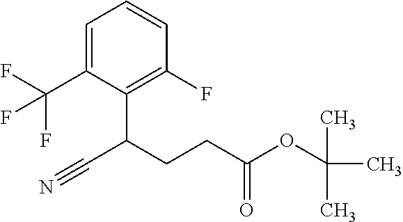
C1(F)=C(C(CCC(OC(C)(C)C)=O)C#N)C(C(F)(F)F)=CC=C1
